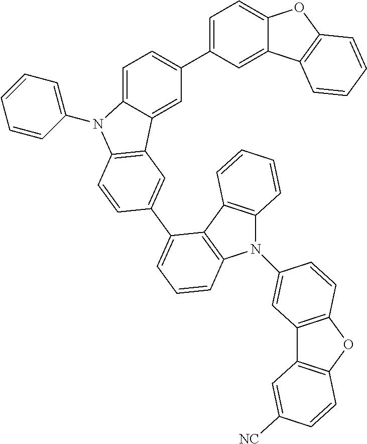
C1=C2C(=CC(C3=CC=C4C(=C3)C3=C(O4)C=CC=C3)=C1)C1=C(N2C2=CC=CC=C2)C=CC(C2=CC=CC3=C2C2=C(C=CC=C2)N3C2=CC3=C(OC4=C3C=C([NC])C=C4)C=C2)=C1
